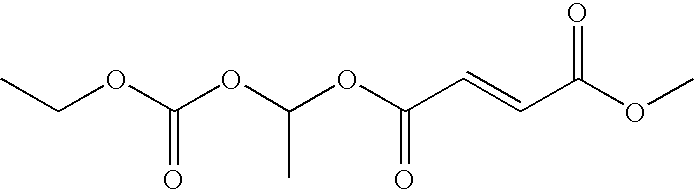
CCOC(OC(OC(C=CC(OC)=O)=O)C)=O
